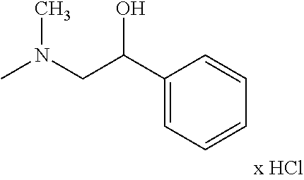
C1(C(CN(C)C)O)=CC=CC=C1
